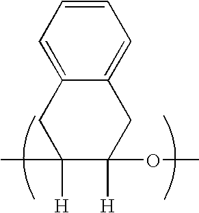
C1C(C)([H])C(OC)([H])CC2=CC=CC=C12
